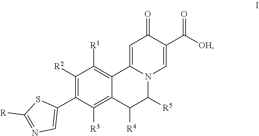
C1([R2])=C(C2=CN=C([R])S2)C([R3])=C2C(=C1[R1])C1=CC(=O)C(C([OH])=O)=CN1C([R5])C2[R4]
